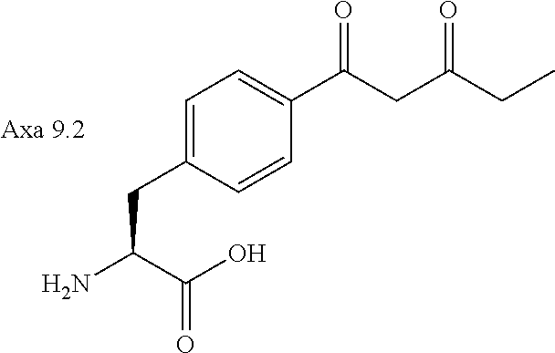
C1=C(CC(C(O)=O)N)C=CC(C(=O)CC(CC)=O)=C1
